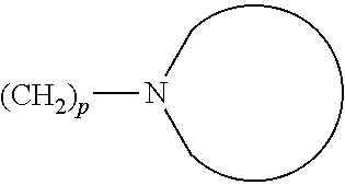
[(CH2)p]N(C)C
